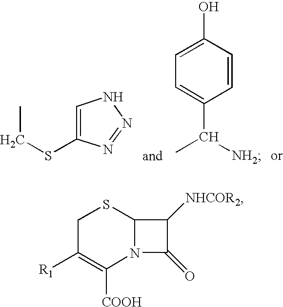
C1=C(SCC)N=NN1.C1=CC(O)=CC=C1C([NH2])C.C1C([R1])=C([COOH])N2C(S1)C([NHCOR2])C2=O
